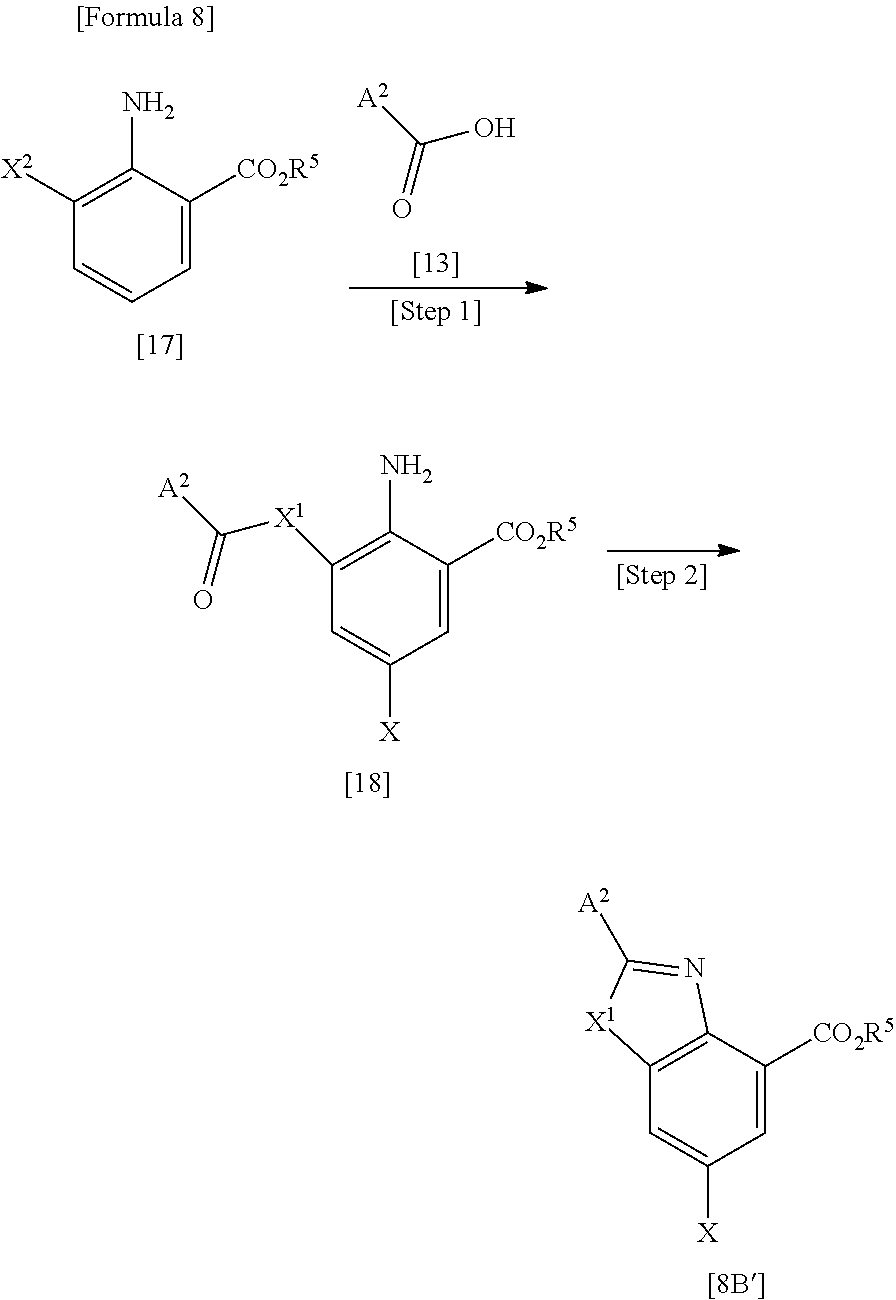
C1([X2])=C(N)C([CO2R5])=CC=C1.C(=O)([A2])O.C(=O)([A2])[X1]C1=C(N)C([CO2R5])=CC([X])=C1.C12=C(C([CO2R5])=CC([X])=C1)N=C([A2])[X1]2
